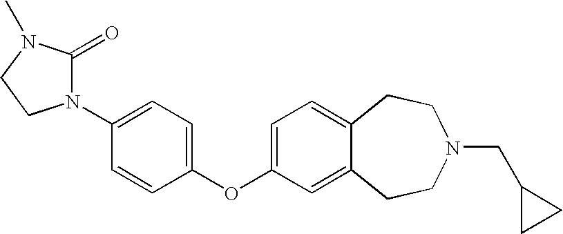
C1(OC2=CC=C3C(=C2)CCN(CC2CC2)CC3)=CC=C(N2C(=O)N(C)CC2)C=C1
